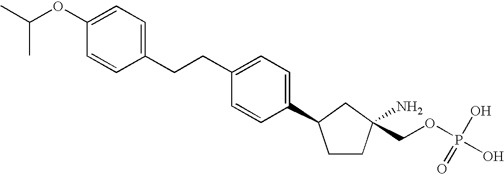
C1(OC(C)C)=CC=C(CCC2=CC=C(C3CCC(COP(O)(O)=O)(N)C3)C=C2)C=C1
